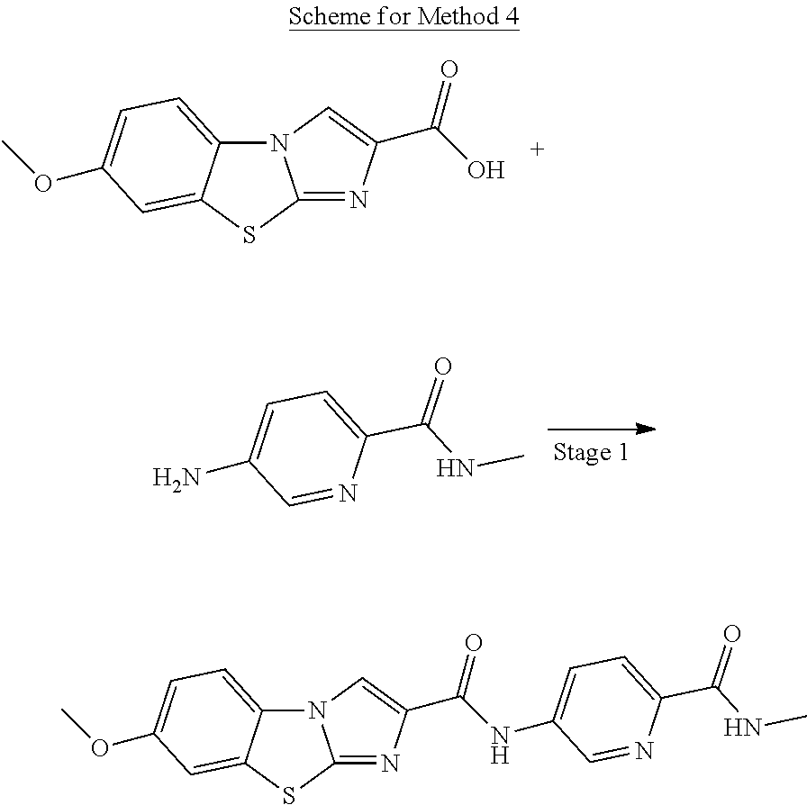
S1C2=NC(C(O)=O)=CN2C2=CC=C(OC)C=C12.C1(C(NC)=O)=CC=C(N)C=N1.S1C2=NC(C(NC3=CC=C(C(NC)=O)N=C3)=O)=CN2C2=CC=C(OC)C=C12
